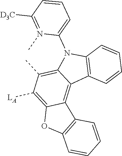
C12=C([LA])C(C)=C3C(=C1C1=C(O2)C=CC=C1)C1=C(N3C2=CC=CC([D3C])=N2C)C=CC=C1
